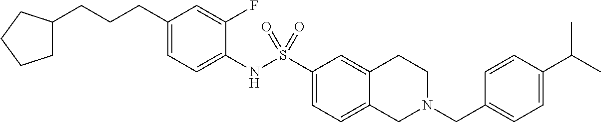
C1(CCCC2CCCC2)=CC=C(NS(C2=CC=C3C(=C2)CCN(CC2=CC=C(C(C)C)C=C2)C3)(=O)=O)C(F)=C1
